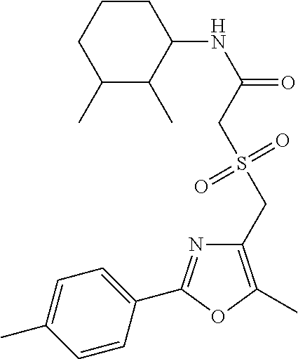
C1(C)C(C)C(NC(=O)CS(CC2=C(C)OC(C3=CC=C(C)C=C3)=N2)(=O)=O)CCC1
